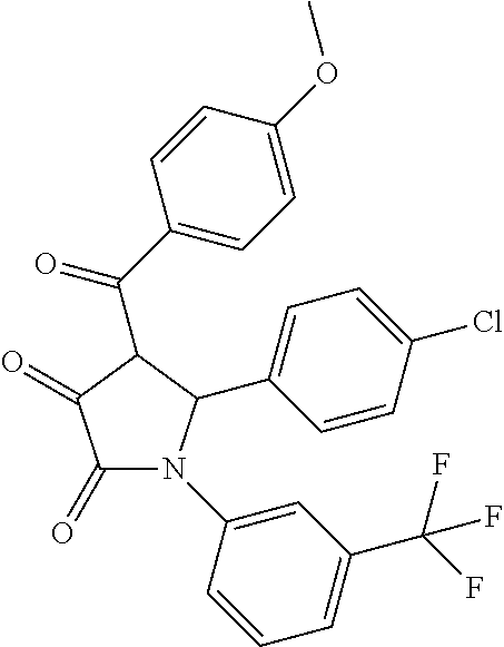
C1(=O)C(=O)N(C2=CC(C(F)(F)F)=CC=C2)C(C2=CC=C(Cl)C=C2)C1C(C1=CC=C(OC)C=C1)=O
